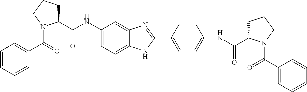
C1=CC=CC(C(=O)N2C(C(NC3=CC=C4C(=C3)N=C(C3=CC=C(NC(=O)C5CCCN5C(C5=CC=CC=C5)=O)C=C3)N4)=O)CCC2)=C1
